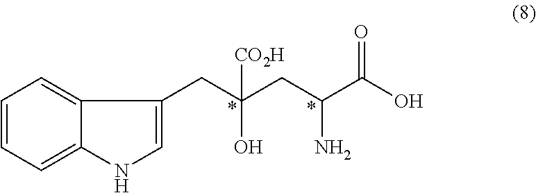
C1=CC=C2C(=C1)C(CC(CC(C(O)=O)N)(O)[CO2H])=CN2
